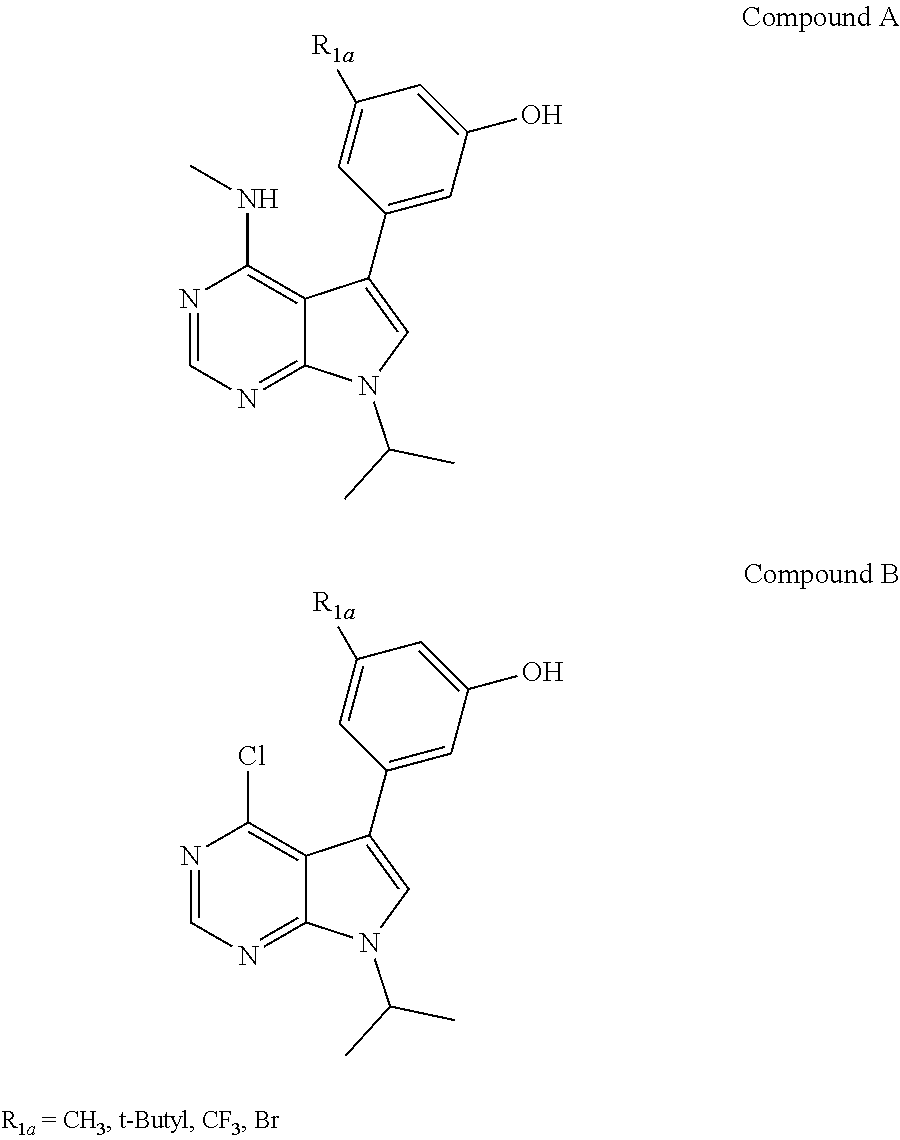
N1=CN=C2C(=C1NC)C(C1=CC(O)=CC([R1a])=C1)=CN2C(C)C.N1=CN=C2C(=C1Cl)C(C1=CC(O)=CC([R1a])=C1)=CN2C(C)C
